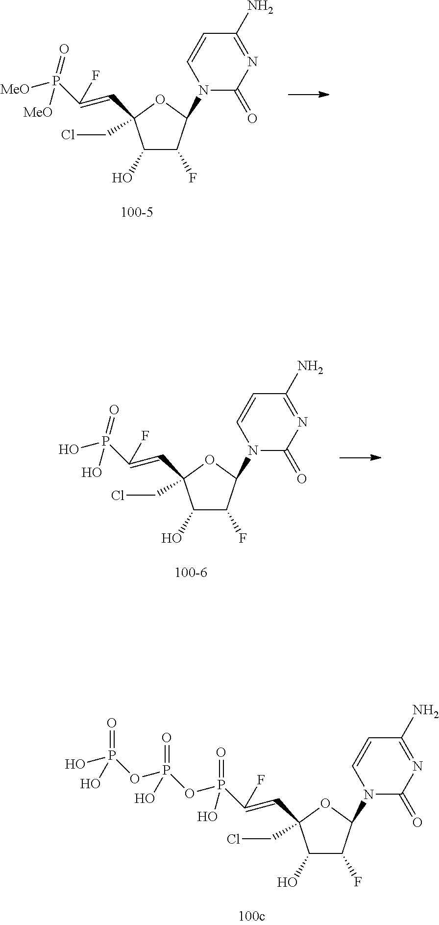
C1(O)C(F)C(N2C(=O)N=C(N)C=C2)OC1(CCl)C=C(P([MeO])(=O)[MeO])F.C1(O)C(F)C(N2C(=O)N=C(N)C=C2)OC1(CCl)C=C(P(O)(=O)O)F.C1(O)C(F)C(N2C(=O)N=C(N)C=C2)OC1(CCl)C=C(P(OP(OP(O)(=O)O)(O)=O)(=O)O)F
